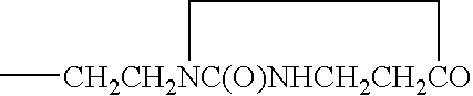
C[CH2CH2NC(O)NHCH2CH2CO]1CC1
